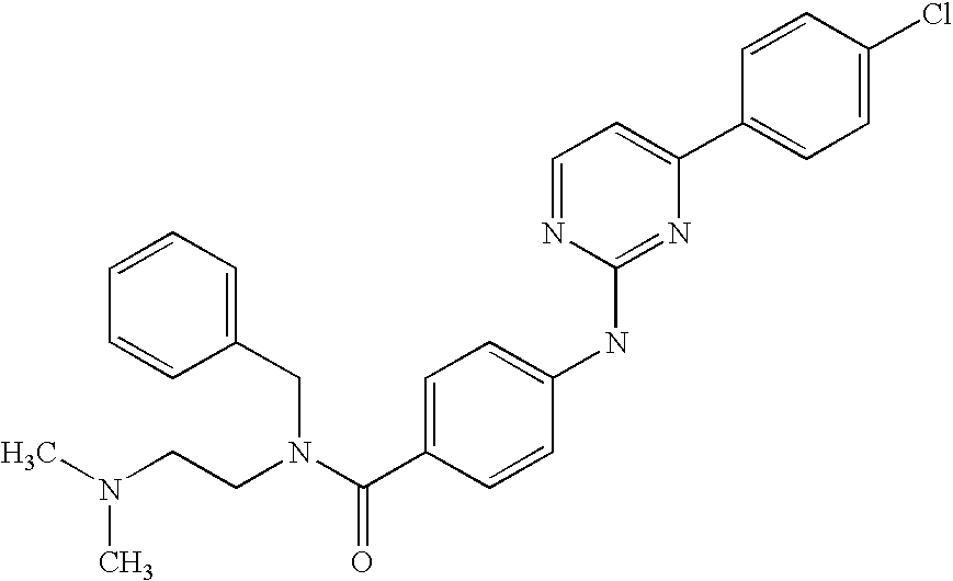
C1=CC(C2=CC=NC(NC3=CC=C(C(N(CCN(C)C)CC4=CC=CC=C4)=O)C=C3)=N2)=CC=C1Cl
